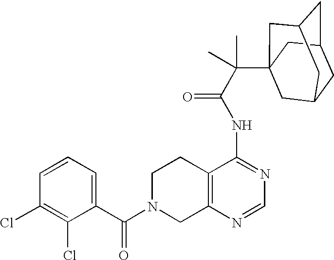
C1N(C(C2=CC=CC(Cl)=C2Cl)=O)CC2=C(C1)C(NC(=O)C(C13CC4CC(CC(C1)C4)C3)(C)C)=NC=N2
